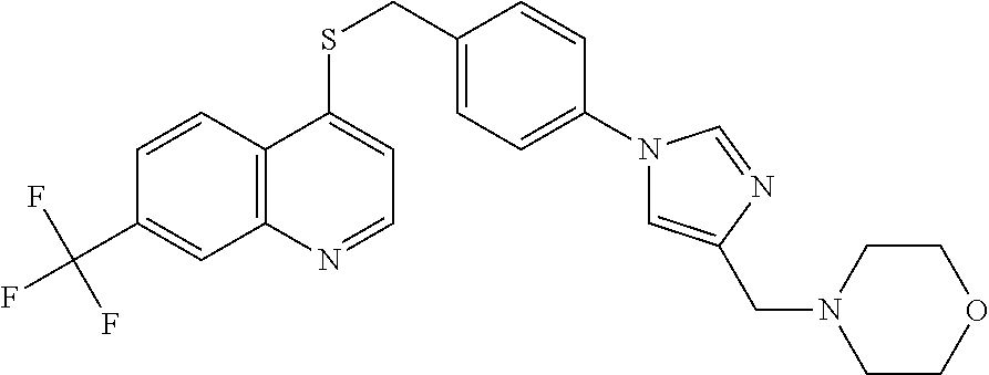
C12=C(C=CC(C(F)(F)F)=C1)C(SCC1=CC=C(N3C=C(CN4CCOCC4)N=C3)C=C1)=CC=N2
